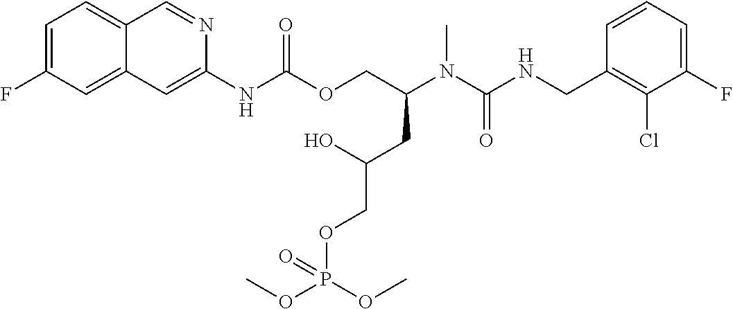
C1=CC(CNC(N(C(COC(NC2=CC3=CC(F)=CC=C3C=N2)=O)CC(O)COP(OC)(OC)=O)C)=O)=C(Cl)C(F)=C1
